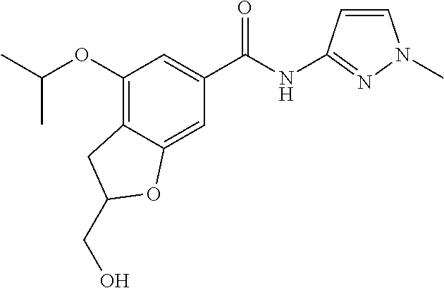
C(OC1=C2C(=CC(C(NC3=NN(C)C=C3)=O)=C1)OC(CO)C2)(C)C
